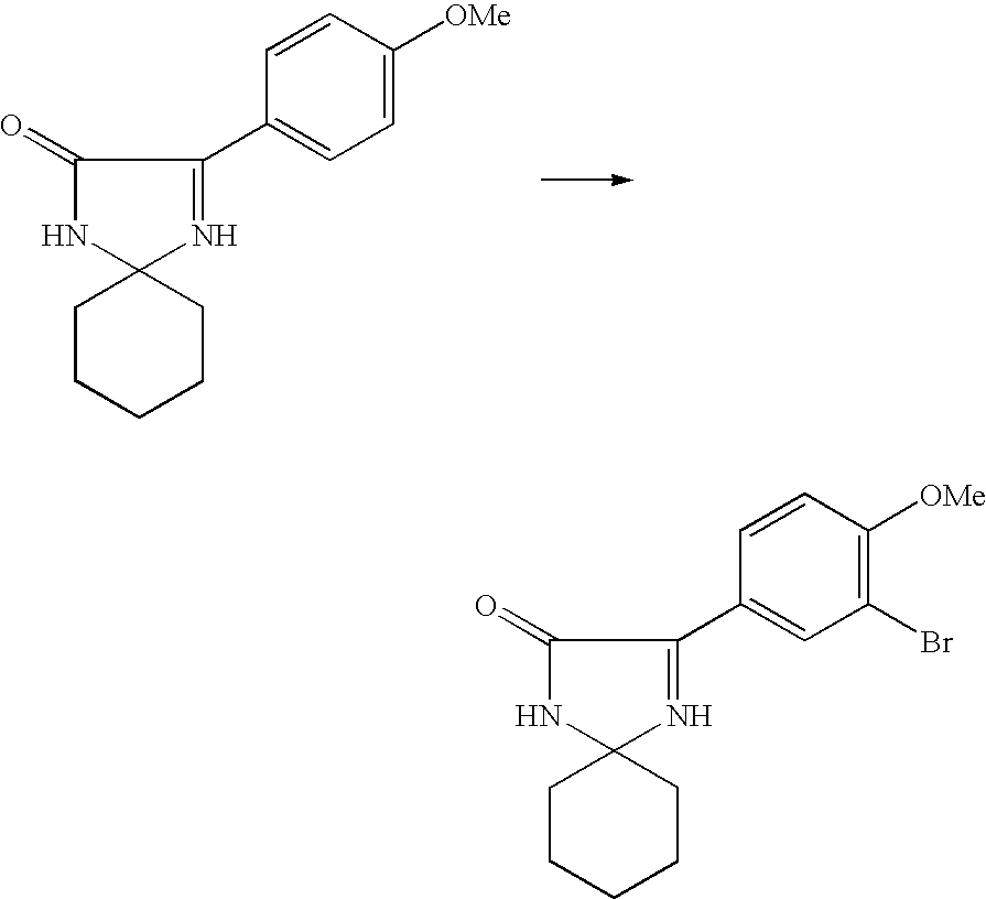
C12(CCCCC1)N=C(C1=CC=C([OMe])C=C1)C(=O)N2.C12(CCCCC1)N=C(C1=CC(Br)=C([OMe])C=C1)C(=O)N2
